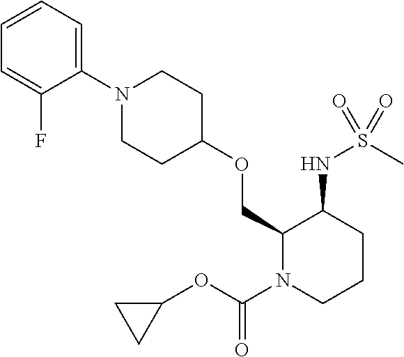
C1(N2CCC(OCC3N(C(OC4CC4)=O)CCCC3NS(C)(=O)=O)CC2)=CC=CC=C1F
